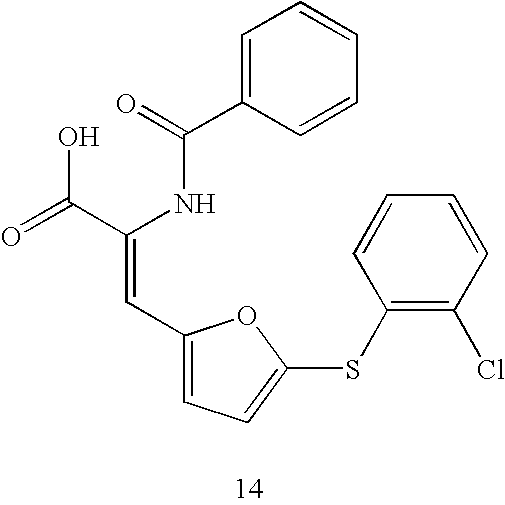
C1=C(C(=O)NC(C(=O)O)=CC2=CC=C(SC3=C(Cl)C=CC=C3)O2)C=CC=C1
